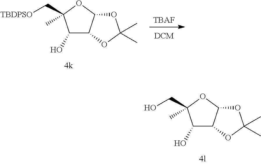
C1(O)C2C(OC1(C)CO)OC(C)(C)O2.[TBAF].C1(O)C2C(OC1(C)C[TBDPSO])OC(C)(C)O2
